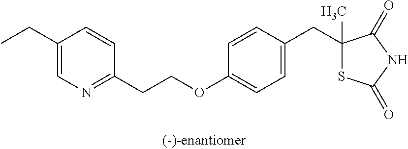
C1(CC)=CN=C(CCOC2=CC=C(CC3(C)SC(=O)NC3=O)C=C2)C=C1
